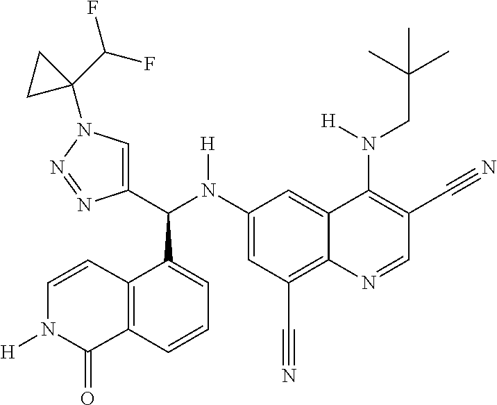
C1(N(C(C2=CN(C3(C(F)F)CC3)N=N2)C2=CC=CC3=C2C=CN([H])C3=O)[H])=CC(C#N)=C2C(=C1)C(N(CC(C)(C)C)[H])=C(C#N)C=N2
